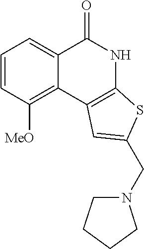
C1=CC([MeO])=C2C(=C1)C(=O)NC1=C2C=C(CN2CCCC2)S1
